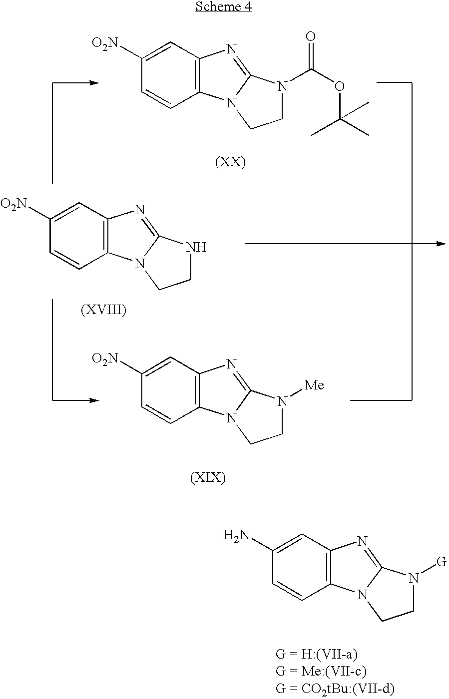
C12=C(C=C([O2N])C=C1)N=C1N2CCN1.C12=C(C=C([O2N])C=C1)N=C1N2CCN1C(OC(C)(C)C)=O.C12=C(C=C([O2N])C=C1)N=C1N2CCN1[Me].C12=C(C=C(N)C=C1)N=C1N2CCN1[G]
